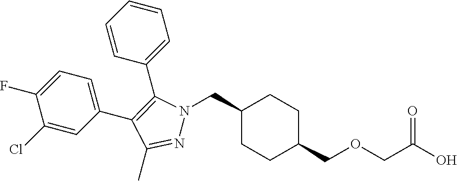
C1(CN2N=C(C)C(C3=CC=C(F)C(Cl)=C3)=C2C2=CC=CC=C2)CCC(COCC(O)=O)CC1
